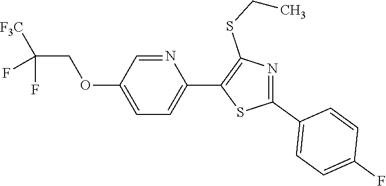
C1(OCC(F)(F)[F3C])=CC=C(C2=C(SCC)N=C(C3=CC=C(F)C=C3)S2)N=C1
